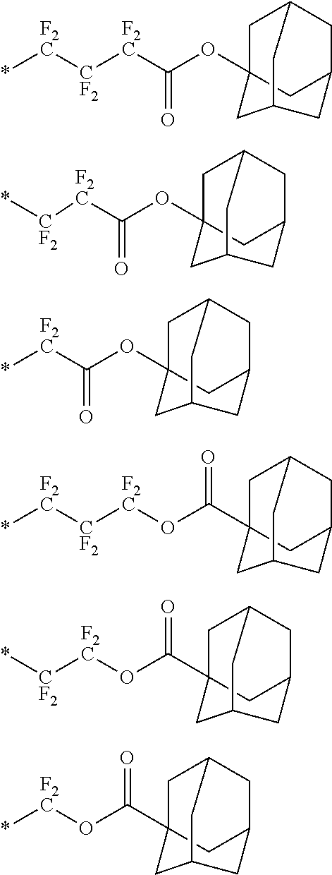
*[F2C][CF2][F2C]C(OC12CC3CC(C1)CC(C2)C3)=O.[CF2]([F2C]C(OC12CC3CC(C1)CC(C2)C3)=O)*.[F2C](C(OC12CC3CC(C1)CC(C2)C3)=O)*.*[F2C][CF2][F2C]OC(C12CC3CC(C1)CC(C2)C3)=O.[CF2]([F2C]OC(C12CC3CC(C1)CC(C2)C3)=O)*.[F2C](OC(C12CC3CC(C1)CC(C2)C3)=O)*
